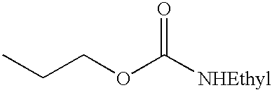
CCCOC([NHEthyl])=O
